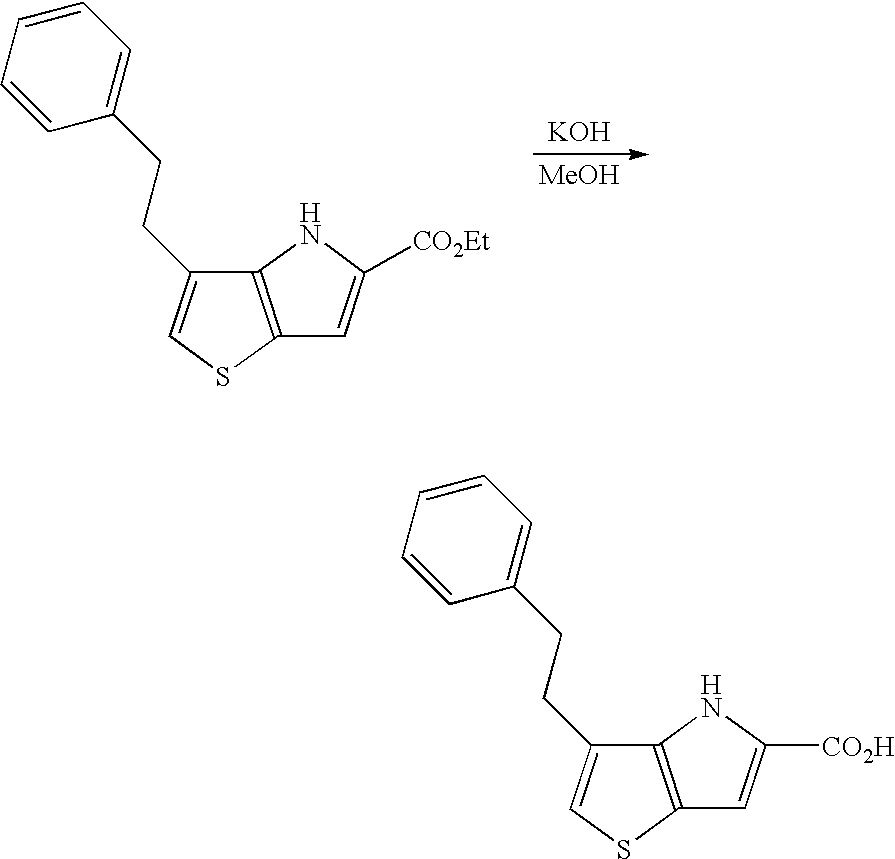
[KOH].[MeOH].C(C1=CSC2=C1NC([CO2Et])=C2)CC1=CC=CC=C1.C(C1=CSC2=C1NC([CO2H])=C2)CC1=CC=CC=C1
